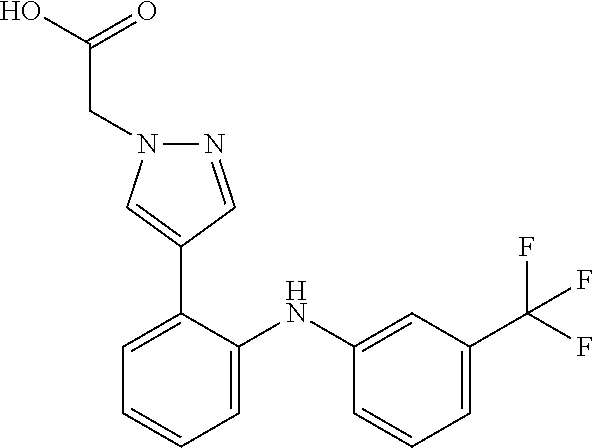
C1=C(NC2=CC=CC=C2C2=CN(CC(O)=O)N=C2)C=CC=C1C(F)(F)F
